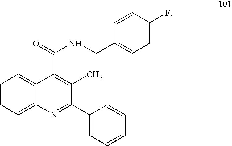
C1(C2=NC3=CC=CC=C3C(C(NCC3=CC=C(F)C=C3)=O)=C2C)=CC=CC=C1
